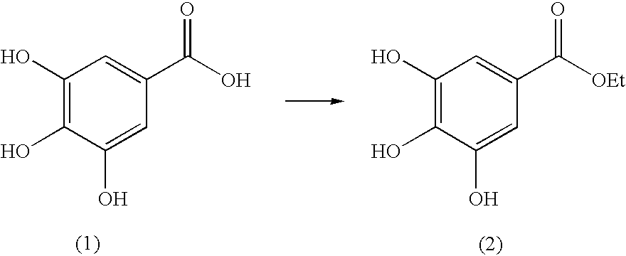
C1(O)=C(O)C(O)=CC(C(O)=O)=C1.C1(O)=C(O)C(O)=CC(C([OEt])=O)=C1
